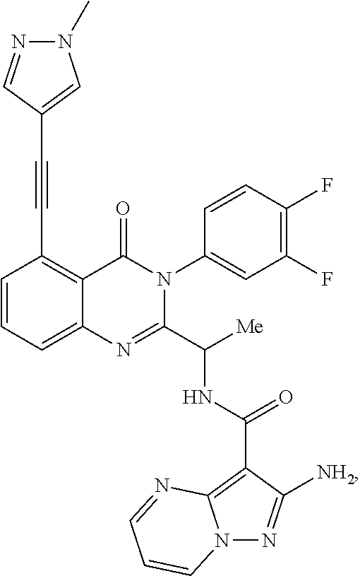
C1=CC=C2C(=C1C#CC1=CN(C)N=C1)C(=O)N(C1=CC(F)=C(F)C=C1)C(C([Me])NC(=O)C1=C3N(N=C1[NH2])C=CC=N3)=N2
